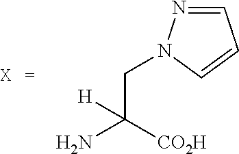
C(C(N)([CO2H])[H])N1N=CC=C1
